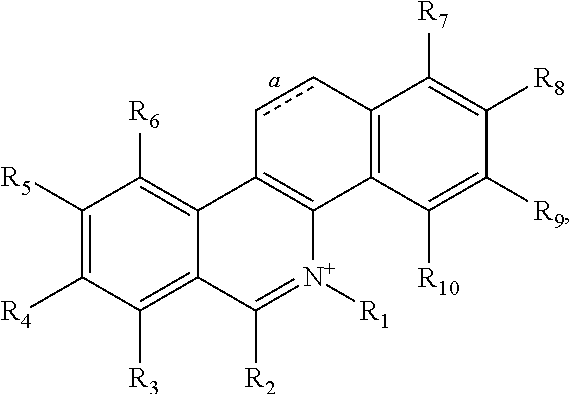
C1([R5])=C([R4])C([R3])=C2C(=C1[R6])C1=C(C3=C(cc1)C([R7])=C([R8])C([R9])=C3[R10])[N+]([R1])=C2[R2]
